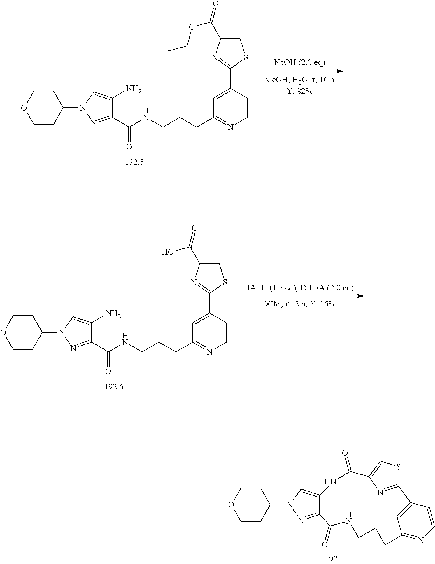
C1(N2C=C(N)C(C(NCCCC3=NC=CC(C4=NC(C(OCC)=O)=CS4)=C3)=O)=N2)CCOCC1.C1(N2C=C(N)C(C(NCCCC3=NC=CC(C4=NC(C(O)=O)=CS4)=C3)=O)=N2)CCOCC1.C1(N2C=C3C(=N2)C(=O)NCCCC2=NC=CC(=C2)C2=NC(=CS2)C(=O)N3)CCOCC1
